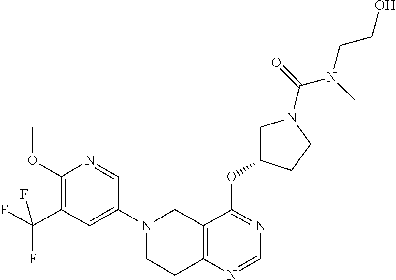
C12=C(N=CN=C1OC1CN(C(N(C)CCO)=O)CC1)CCN(C1=CC(C(F)(F)F)=C(OC)N=C1)C2
